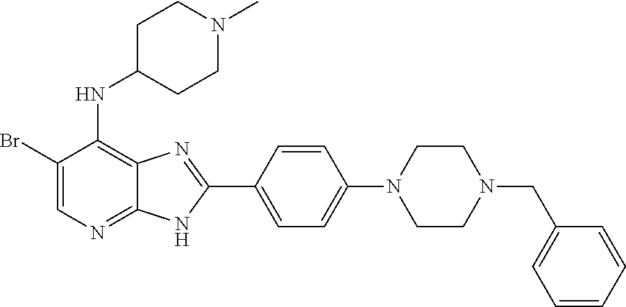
C1(Br)=CN=C2C(=C1NC1CCN(C)CC1)N=C(C1=CC=C(N3CCN(CC4=CC=CC=C4)CC3)C=C1)N2
